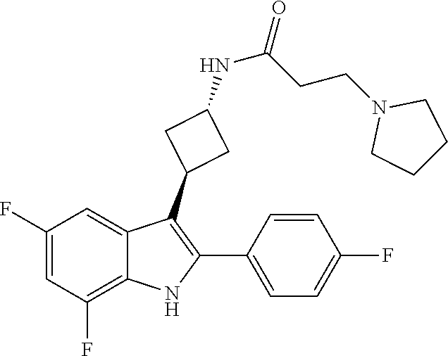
C1(F)=CC(F)=C2C(=C1)C(C1CC(NC(CCN3CCCC3)=O)C1)=C(C1=CC=C(F)C=C1)N2
